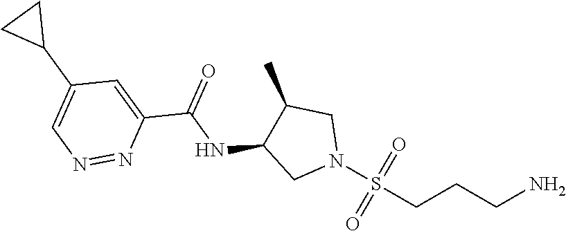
S(CCCN)(N1CC(C)C(NC(C2=CC(C3CC3)=CN=N2)=O)C1)(=O)=O
